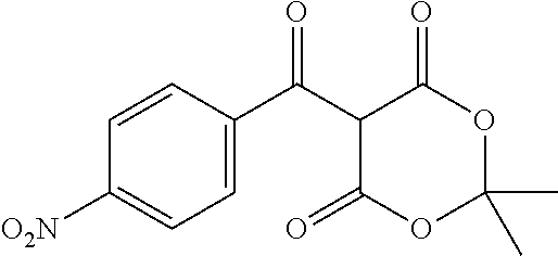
C1=CC(C(C2C(=O)OC(C)(C)OC2=O)=O)=CC=C1[O2N]
